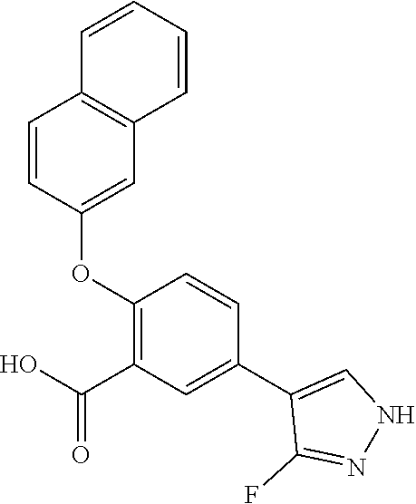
C1=CC(OC2=C(C(O)=O)C=C(C3=CNN=C3F)C=C2)=CC2=C1C=CC=C2
